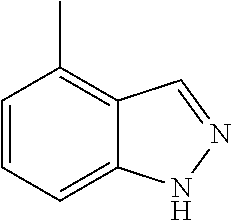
C1=CC=C2C(=C1C)C=NN2
